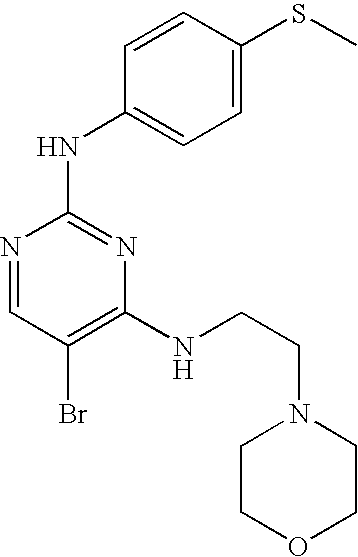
N1=CC(Br)=C(NCCN2CCOCC2)N=C1NC1=CC=C(SC)C=C1
